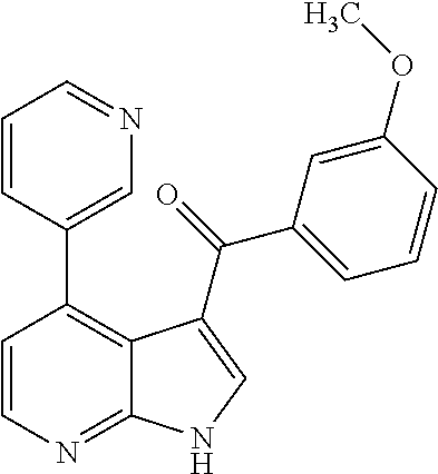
C12=NC=CC(C3=CN=CC=C3)=C1C(C(=O)C1=CC=CC(OC)=C1)=CN2
